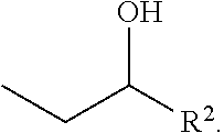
C(C([R2])O)C
